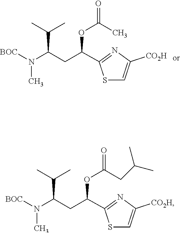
N(C)(C(CC(OC(=O)C)C1=NC([CO2H])=CS1)C(C)C)[BOC].N(C)(C(CC(OC(CC(C)C)=O)C1=NC([CO2H])=CS1)C(C)C)[BOC]
